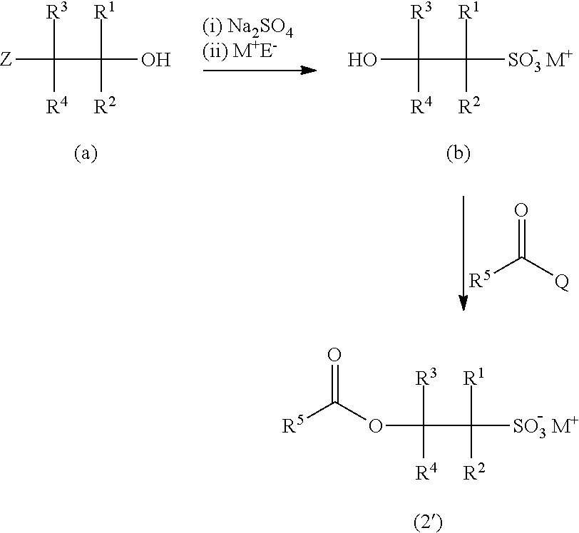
[Z]C(C(O)([R1])[R2])([R3])[R4].OC(C([SO3])([R1])[R2])([R3])[R4].[R5]C([Q])=O.[M+].[R5]C(=O)OC(C([SO3])([R1])[R2])([R3])[R4].[M+]
